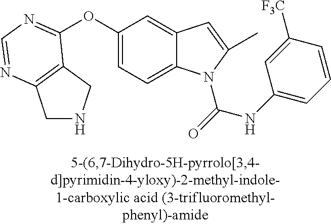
O(C1=CC=C2C(=C1)C=C(C)N2C(=O)NC1=CC=CC([F3C])=C1)C1=NC=NC2=C1CNC2
